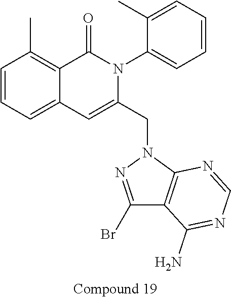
C1=CC=C2C(=C1C)C(=O)N(C1=CC=CC=C1C)C(CN1N=C(Br)C3=C1N=CN=C3N)=C2
